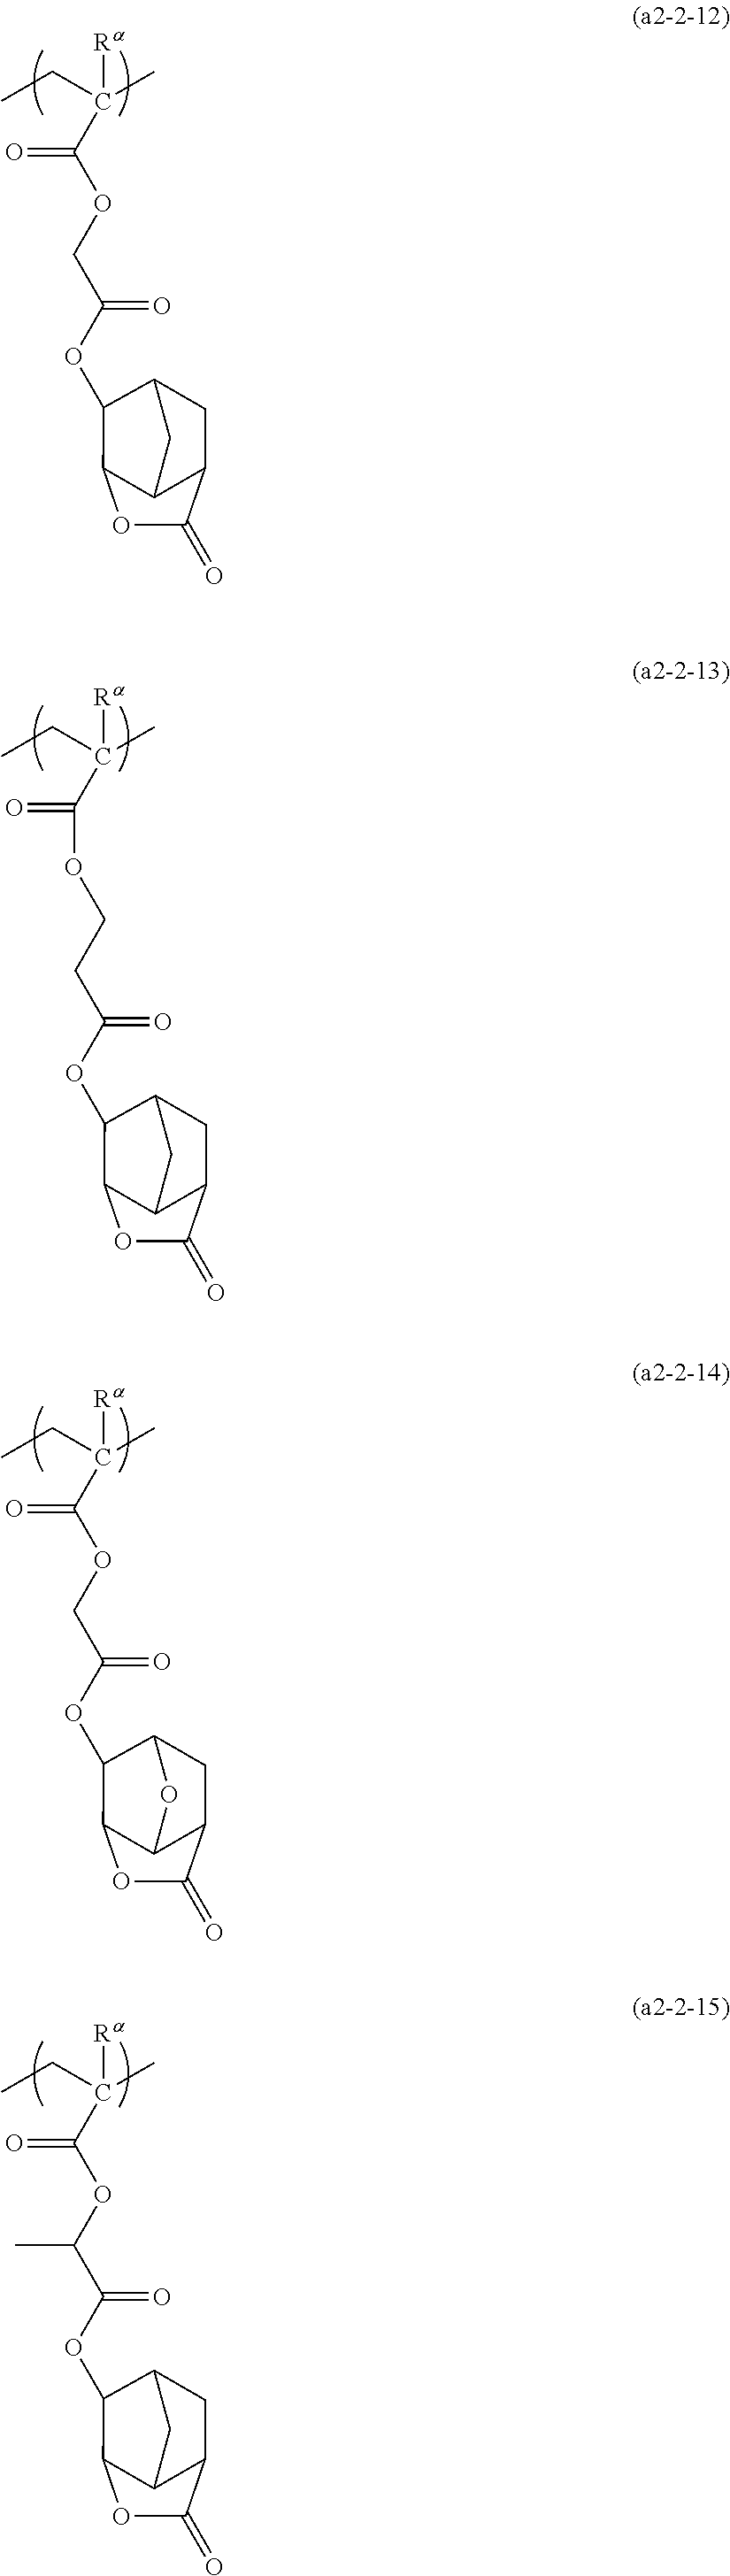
CCC(C)([Ra])C(OCC(OC1C2C3C(CC1C3)C(=O)O2)=O)=O.CCC(C)([Ra])C(=O)OCCC(OC1C2C3C(CC1C3)C(=O)O2)=O.CCC(C)([Ra])C(OCC(OC1C2C3C(CC1O3)C(=O)O2)=O)=O.CCC(C)([Ra])C(OC(C(OC1C2C3C(CC1C3)C(=O)O2)=O)C)=O
